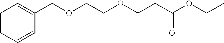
C1=CC=CC(COCCOCCC(OCC)=O)=C1
